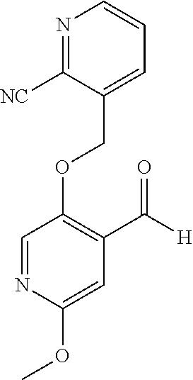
C(OC1=C(C([H])=O)C=C(OC)N=C1)C1=CC=CN=C1[NC]
